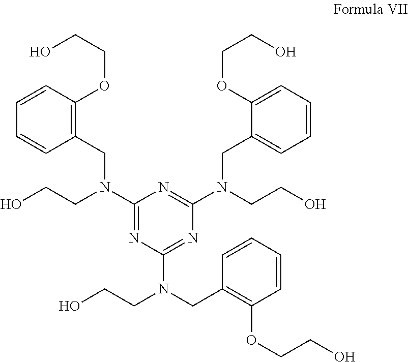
C1=CC(OCCO)=C(CN(C2=NC(N(CC3=C(OCCO)C=CC=C3)CCO)=NC(N(CCO)CC3=CC=CC=C3OCCO)=N2)CCO)C=C1
